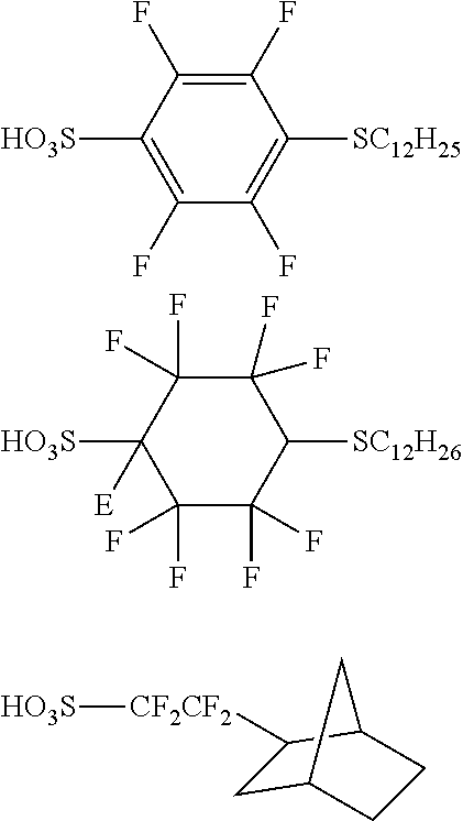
C1(F)=C(F)C([HO3S])=C(F)C(F)=C1[SC12H25].C1(F)(F)C(F)(F)C([HO3S])([E])C(F)(F)C(F)(F)C1[SC12H26].C1C2CCC(C1[CF2CF2][HO3S])C2
